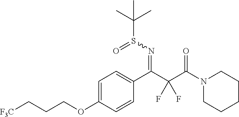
C1=C(OCCC[F3C])C=CC(C(C(C(N2CCCCC2)=O)(F)F)=NS(C(C)(C)C)=O)=C1
